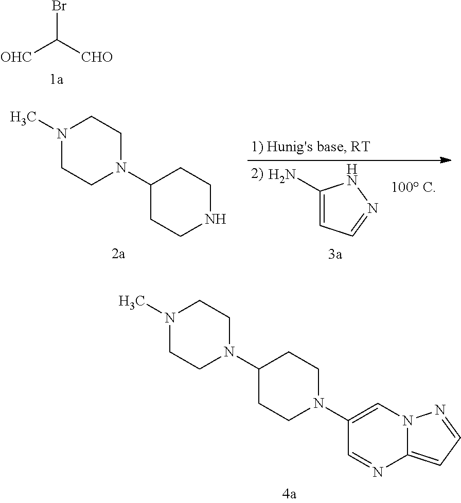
[OHC]C([CHO])Br.C1(N)=CC=NN1.N1(C)CCN(C2CCNCC2)CC1.N1(C)CCN(C2CCN(C3=CN4C(=CC=N4)N=C3)CC2)CC1
